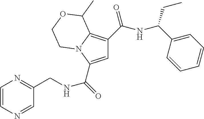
C1=C(C(=O)NCC2=NC=CN=C2)N2C(=C1C(=O)NC(C1=CC=CC=C1)CC)C(C)OCC2
